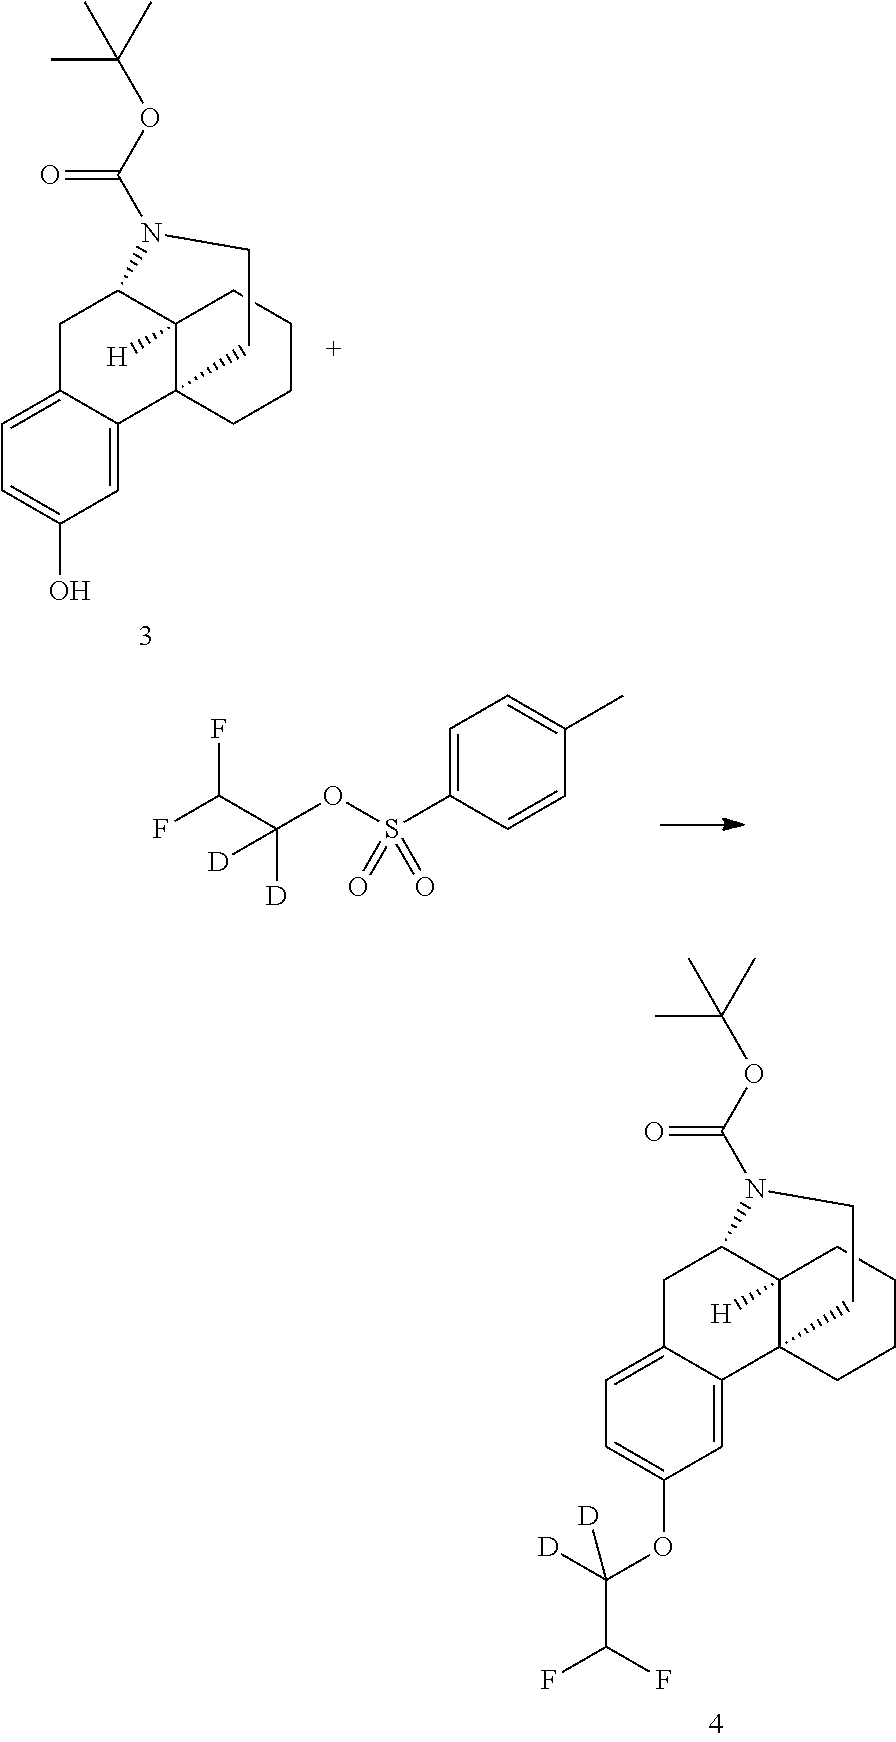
C1=C2C(=CC=C1O)CC1C3([H])C2(CCCC3)CCN1C(OC(C)(C)C)=O.FC(C(OS(C1=CC=C(C)C=C1)(=O)=O)([D])[D])F.C1=C2C(=CC=C1OC(C(F)F)([D])[D])CC1C3([H])C2(CCCC3)CCN1C(OC(C)(C)C)=O
